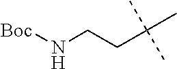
N(CCC(C)(C)C)[Boc]
